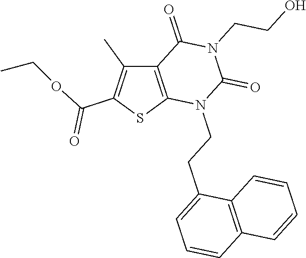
C12=C(SC(C(OCC)=O)=C1C)N(CCC1=CC=CC3=C1C=CC=C3)C(=O)N(CCO)C2=O
